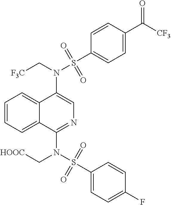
N(C1=CN=C(N(S(C2=CC=C(F)C=C2)(=O)=O)C[HOOC])C2=CC=CC=C12)(C[F3C])S(C1=CC=C(C([CF3])=O)C=C1)(=O)=O
